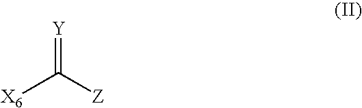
[Y]=C([X6])[Z]
